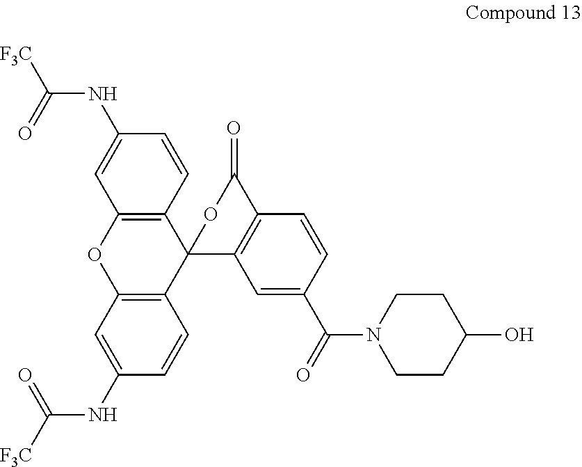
C12=C(C=C(NC([F3C])=O)C=C1)OC1=C(C23C2=C(C=CC(C(N4CCC(O)CC4)=O)=C2)C(=O)O3)C=CC(NC([F3C])=O)=C1
